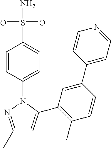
C1(C)=NN(C2=CC=C(S(N)(=O)=O)C=C2)C(C2=C(C)C=CC(C3=CC=NC=C3)=C2)=C1
